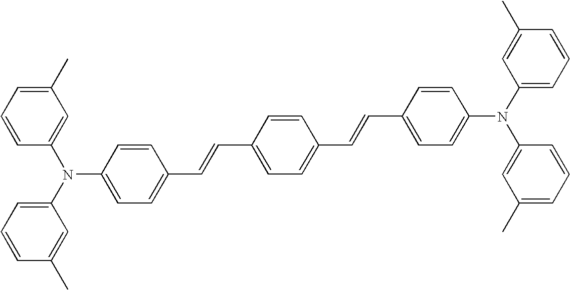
C1(C=CC2=CC=C(N(C3=CC=CC(C)=C3)C3=CC(C)=CC=C3)C=C2)=CC=C(C=CC2=CC=C(N(C3=CC=CC(C)=C3)C3=CC(C)=CC=C3)C=C2)C=C1
